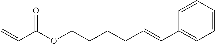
C=CC(OCCCCC=CC1=CC=CC=C1)=O
